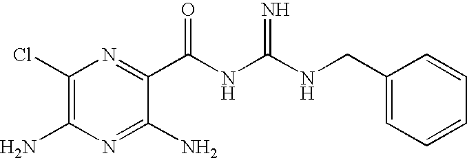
N1=C(C(NC(=N)NCC2=CC=CC=C2)=O)C(N)=NC(N)=C1Cl
